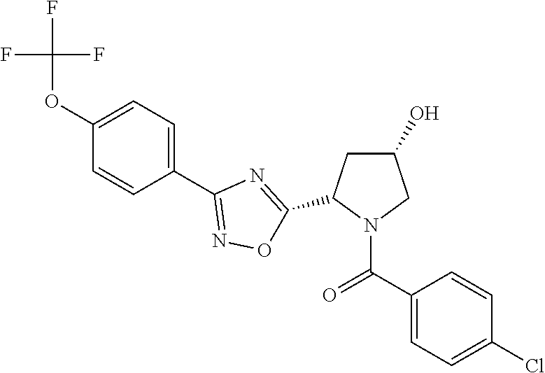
C1(OC(F)(F)F)=CC=C(C2=NOC(C3CC(O)CN3C(C3=CC=C(Cl)C=C3)=O)=N2)C=C1
